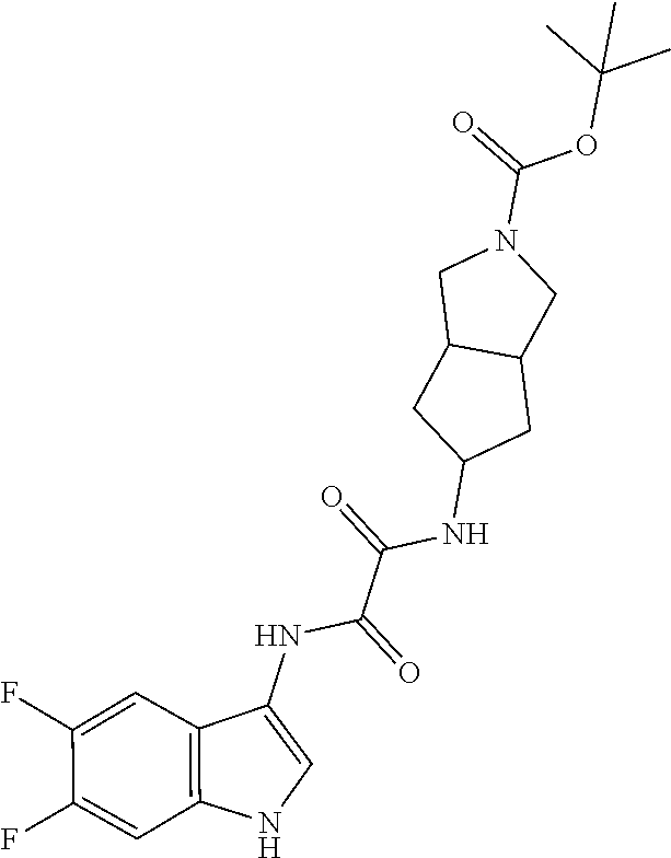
C(C(NC1=CNC2=C1C=C(F)C(F)=C2)=O)(=O)NC1CC2C(C1)CN(C(=O)OC(C)(C)C)C2
